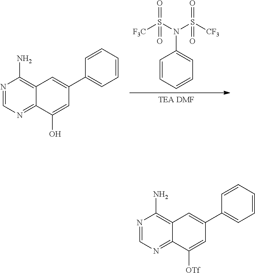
[TEA DMF].C1=CC=CC=C1N(S([F3C])(=O)=O)S([CF3])(=O)=O.N1=CN=C2C(=C1N)C=C(C1=CC=CC=C1)C=C2O.N1=CN=C2C(=C1N)C=C(C1=CC=CC=C1)C=C2[OTf]
